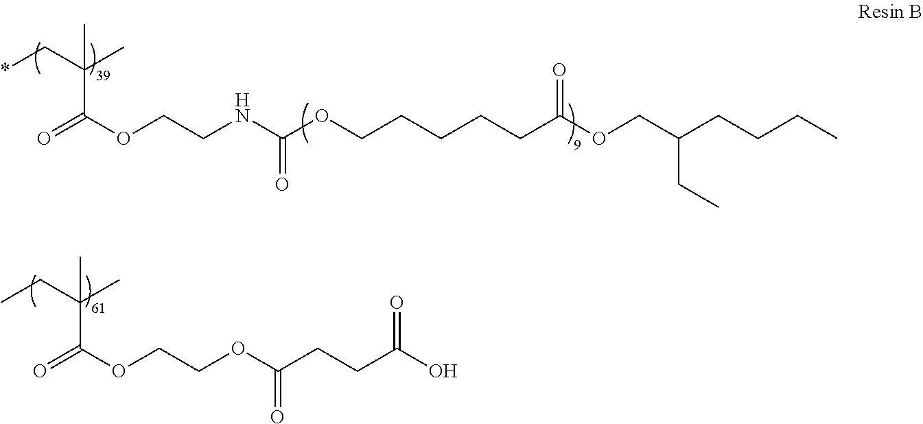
O=C(OCCNC(OCCCCCC(OCC(CCCC)CC)=O)=O)C(C*)(C)C.O=C(OCCOC(CCC(O)=O)=O)C(CC)(C)C
